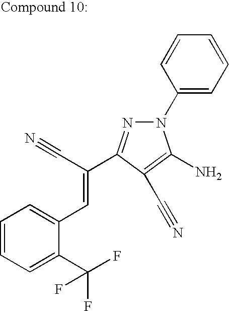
N1(C2=CC=CC=C2)N=C(C(C#N)=CC2=CC=CC=C2C(F)(F)F)C(C#N)=C1N
